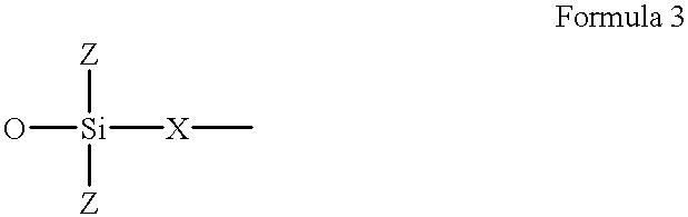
O[Si]([X]C)([Z])[Z]
